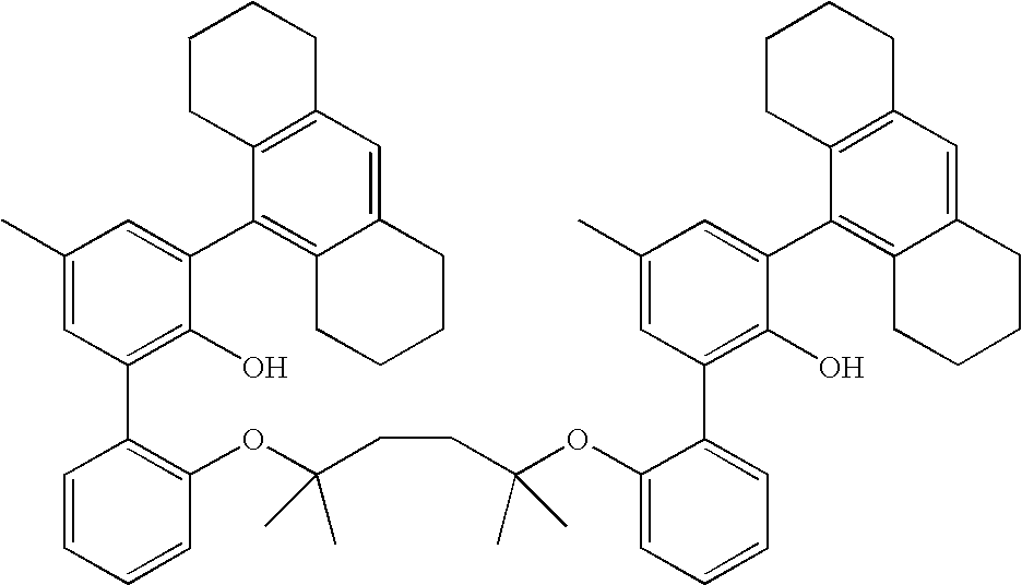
C1(C)=CC(C2=C(OC(C)(C)CCC(OC3=CC=CC=C3C3=C(O)C(C4=C5C(=CC6=C4CCCC6)CCCC5)=CC(C)=C3)(C)C)C=CC=C2)=C(O)C(C2=C3C(=CC4=C2CCCC4)CCCC3)=C1
